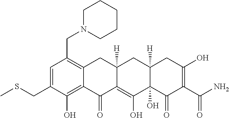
C1=C(CSC)C(O)=C2C(=C1CN1CCCCC1)CC1([H])C(=C(O)C3(O)C([H])(C1)CC(O)=C(C(N)=O)C3=O)C2=O
